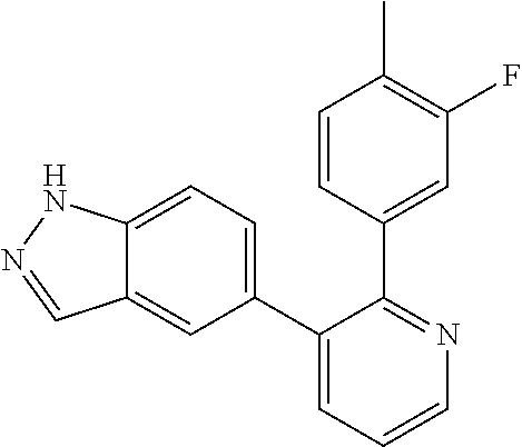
C12=CC=C(C3=CC=CN=C3C3=CC(F)=C(C)C=C3)C=C1C=NN2
